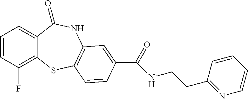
C1=CC(F)=C2C(=C1)C(=O)NC1=C(S2)C=CC(C(=O)NCCC2=NC=CC=C2)=C1
